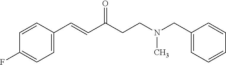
C1=C(C=CC(CCN(CC2=CC=CC=C2)C)=O)C=CC(F)=C1
